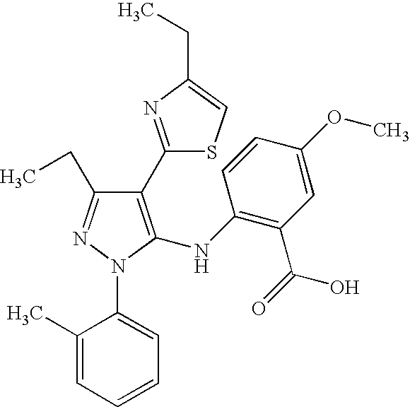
C1(C2=NC(CC)=CS2)=C(NC2=C(C(=O)O)C=C(OC)C=C2)N(C2=CC=CC=C2C)N=C1CC
